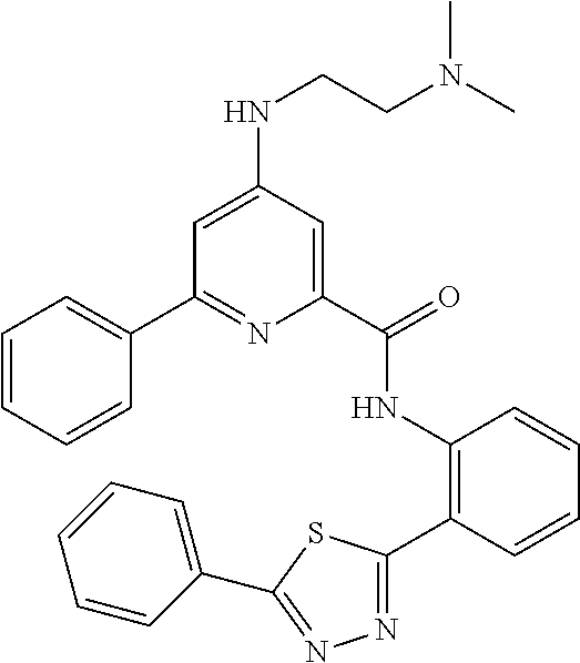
C1=CC=CC(C2=NC(C(NC3=C(C4=NN=C(C5=CC=CC=C5)S4)C=CC=C3)=O)=CC(NCCN(C)C)=C2)=C1
